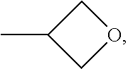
CC1COC1
